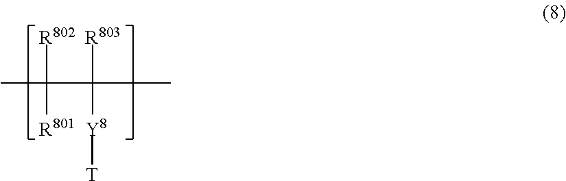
CC([R802])([R801])C([R803])([Y8][T])C
